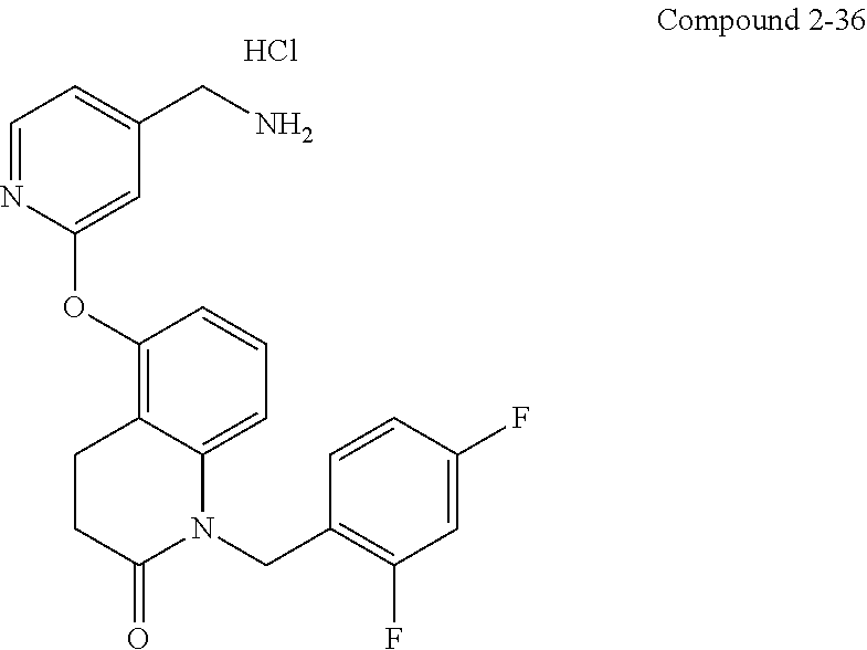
C1=NC(OC2=C3C(=CC=C2)N(CC2=C(F)C=C(F)C=C2)C(=O)CC3)=CC(CN)=C1.Cl
